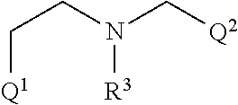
C([Q1])CN(C[Q2])[R3]
